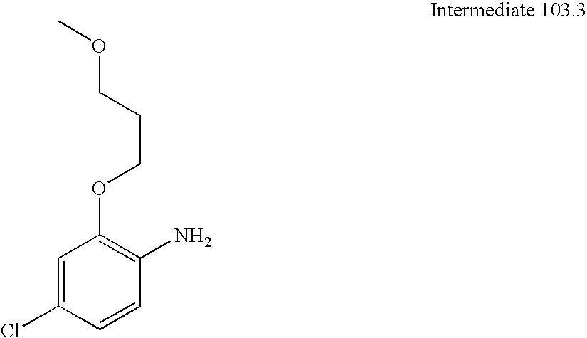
C1=C(Cl)C=CC(N)=C1OCCCOC
